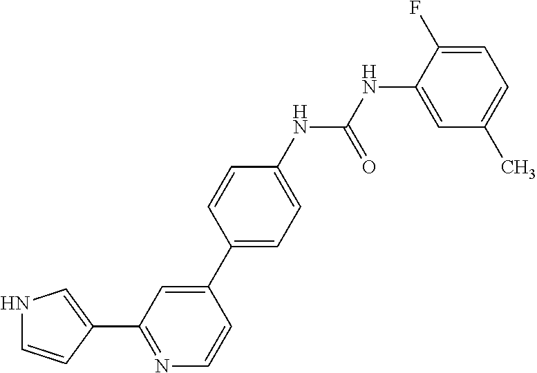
C1(C2=CC=C(NC(NC3=CC(C)=CC=C3F)=O)C=C2)=CC(C2=CNC=C2)=NC=C1
